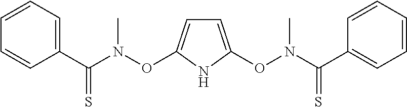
C1(C(N(OC2=CC=C(ON(C(C3=CC=CC=C3)=S)C)N2)C)=S)=CC=CC=C1
